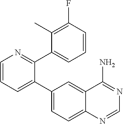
C1=CC=C(C2=CC=C3C(=C2)C(N)=NC=N3)C(C2=CC=CC(F)=C2C)=N1
